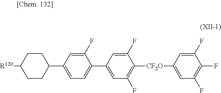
C1CC([R120])CCC1C1=CC=C(C2=CC(F)=C([CF2O]C3=CC(F)=C(F)C(F)=C3)C(F)=C2)C(F)=C1
